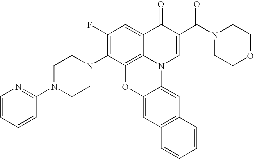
C1(F)=C(N2CCN(C3=NC=CC=C3)CC2)C2=C3C(=C1)C(=O)C(C(N1CCOCC1)=O)=CN3C1=CC3=C(C=C1O2)C=CC=C3
